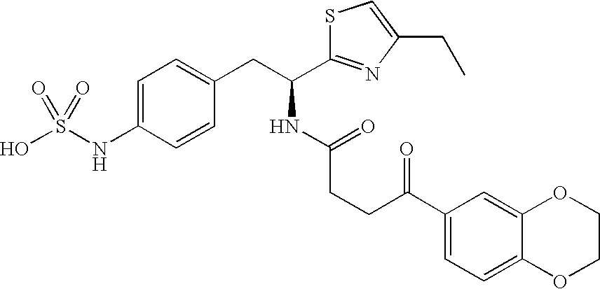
C1=C(NS(O)(=O)=O)C=CC(CC(NC(=O)CCC(=O)C2=CC=C3C(=C2)OCCO3)C2=NC(CC)=CS2)=C1
